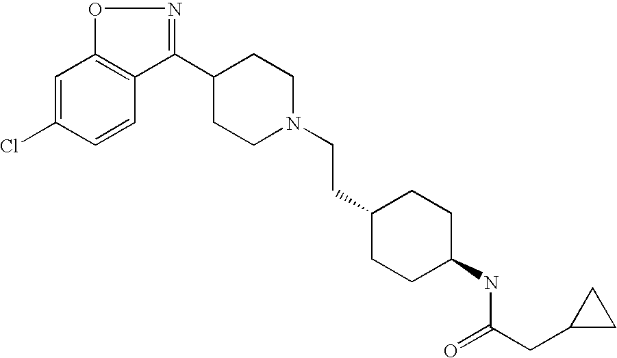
C1=C(Cl)C=CC2=C1ON=C2C1CCN(CCC2CCC(NC(CC3CC3)=O)CC2)CC1
